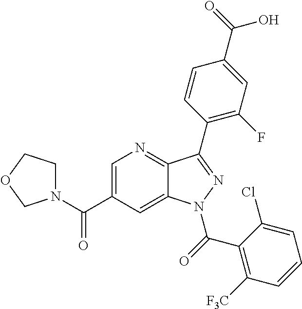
C1=C(C(N2CCOC2)=O)C=C2C(=N1)C(C1=C(F)C=C(C(=O)O)C=C1)=NN2C(=O)C1=C([F3C])C=CC=C1Cl
